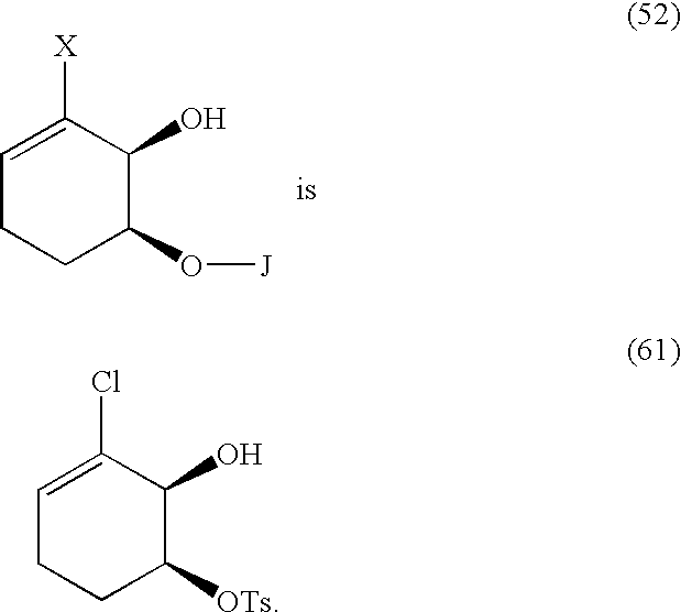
C1=C([X])C(O)C(O[J])CC1.C1=C(Cl)C(O)C([OTs])CC1
